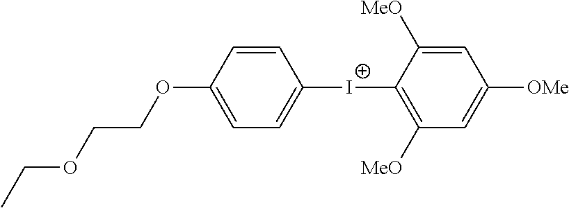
C1=C(OCCOCC)C=CC([I+]C2=C([MeO])C=C([OMe])C=C2[MeO])=C1
